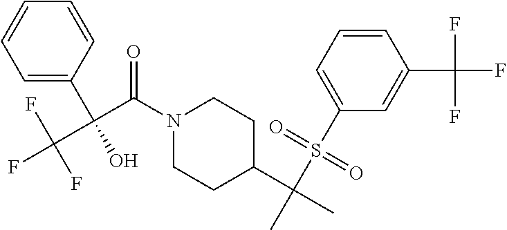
N1(C(C(O)(C(F)(F)F)C2=CC=CC=C2)=O)CCC(C(C)(S(C2=CC=CC(C(F)(F)F)=C2)(=O)=O)C)CC1
